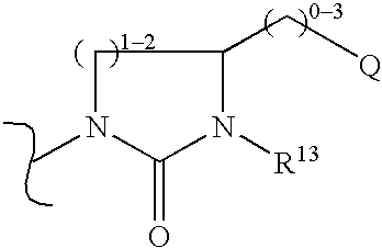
CN1CC(C[Q])N([R13])C1=O
